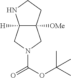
C12([OMe])C([H])(CN(C(OC(C)(C)C)=O)C1)NCC2
